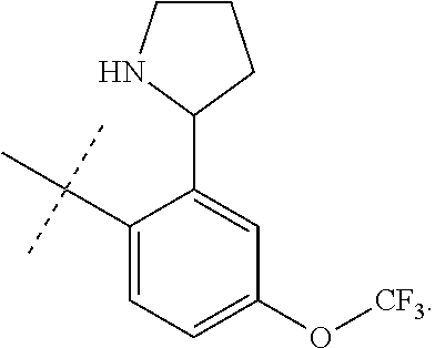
C1(C(C)(C)C)=CC=C(O[CF3])C=C1C1CCCN1
